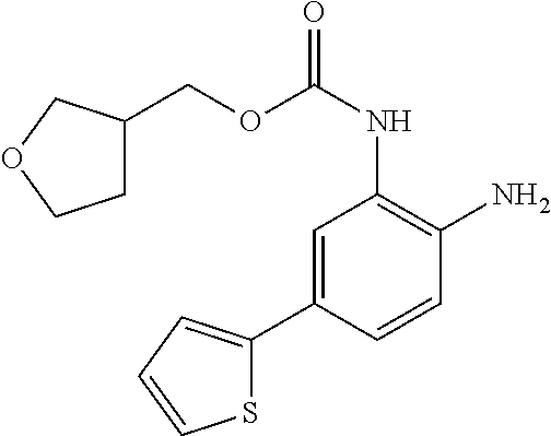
C1=C(C2=CC=CS2)C=CC(N)=C1NC(=O)OCC1CCOC1
